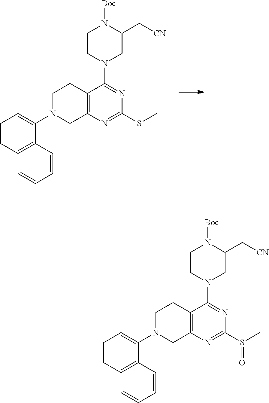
C12=C(N=C(SC)N=C1N1CC(C[CN])N([Boc])CC1)CN(C1=CC=CC3=C1C=CC=C3)CC2.C12=C(N=C(S(C)=O)N=C1N1CC(C[CN])N([Boc])CC1)CN(C1=CC=CC3=C1C=CC=C3)CC2
